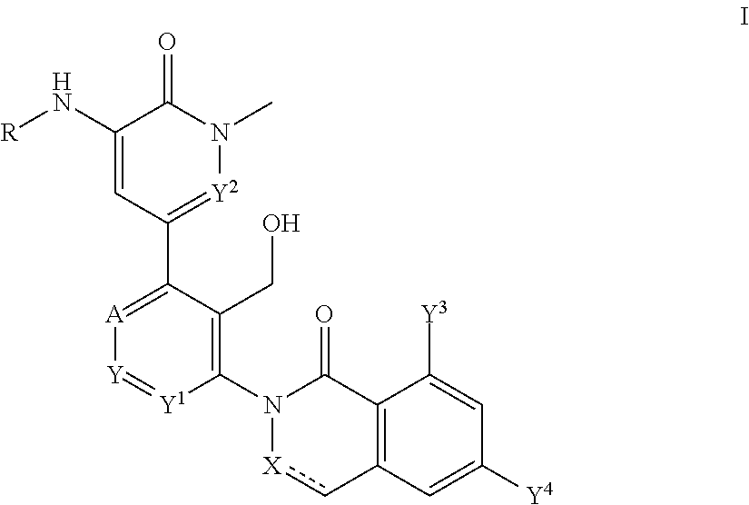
C1(N[R])=CC(C2=[A][Y]=[Y1]C(N3[X]cC4=C(C3=O)C([Y3])=CC([Y4])=C4)=C2CO)=[Y2]N(C)C1=O
